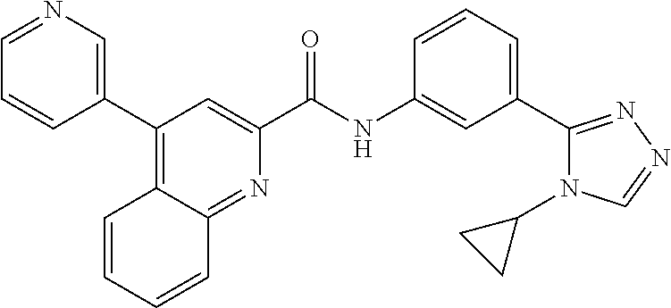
C1(C2=C3C(=NC(C(NC4=CC(C5=NN=CN5C5CC5)=CC=C4)=O)=C2)C=CC=C3)=CN=CC=C1
